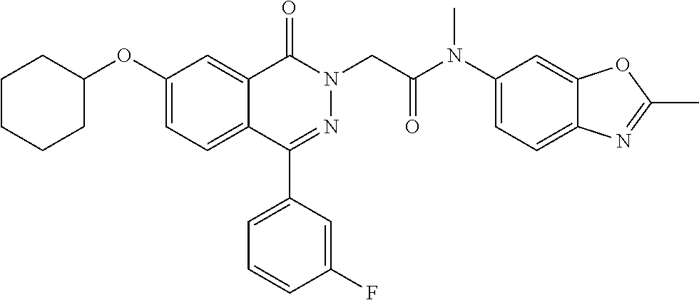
C1(C2=CC=CC(F)=C2)=NN(CC(N(C2=CC=C3C(=C2)OC(C)=N3)C)=O)C(=O)C2=CC(OC3CCCCC3)=CC=C12
